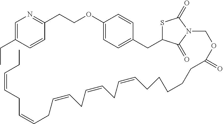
C(OC1=CC=C(CC2SC(=O)N(COC(CCCCCC=CCC=CCC=CCC=CCC=CCC)=O)C2=O)C=C1)CC1=NC=C(CC)C=C1
